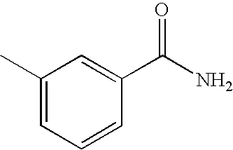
C1(C)=CC=CC(C(=O)N)=C1
